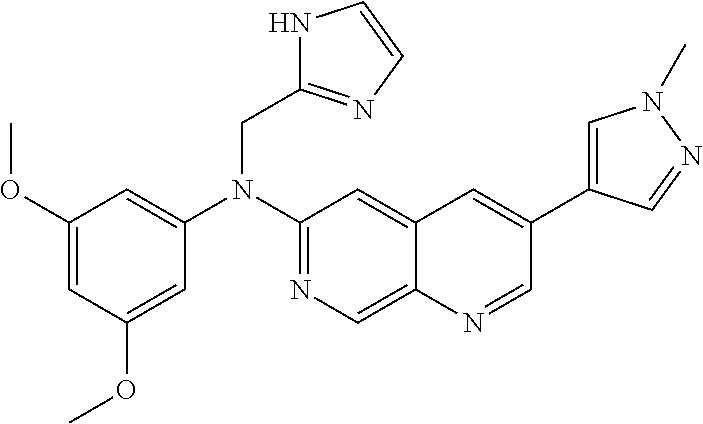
C1(N(CC2=NC=CN2)C2=CC(OC)=CC(OC)=C2)=NC=C2C(=C1)C=C(C1=CN(C)N=C1)C=N2
